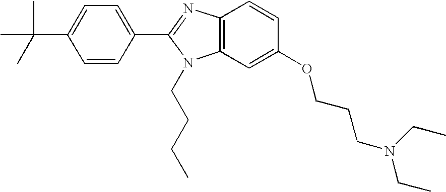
C1(C2=NC3=C(N2CCCC)C=C(OCCCN(CC)CC)C=C3)=CC=C(C(C)(C)C)C=C1
